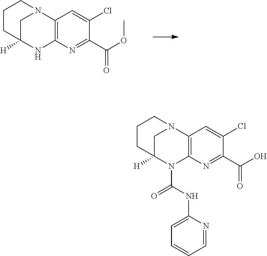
C12=C(N=C(C(OC)=O)C(Cl)=C1)NC1([H])CN2CCC1.C12=C(N=C(C(O)=O)C(Cl)=C1)N(C(NC1=CC=CC=N1)=O)C1([H])CN2CCC1
